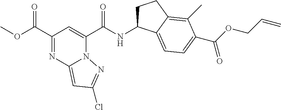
C1(C(OC)=O)=NC2=CC(Cl)=NN2C(C(NC2CCC3=C(C)C(C(=O)OCC=C)=CC=C23)=O)=C1
